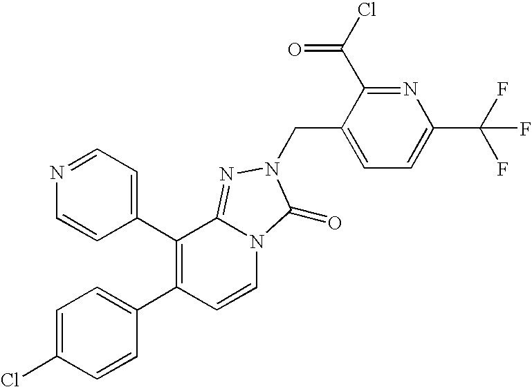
C1=C(Cl)C=CC(C2=C(C3=CC=NC=C3)C3=NN(CC4=CC=C(C(F)(F)F)N=C4C(Cl)=O)C(=O)N3C=C2)=C1
